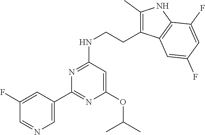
C1(C2=NC(OC(C)C)=CC(NCCC3=C(C)NC4=C3C=C(F)C=C4F)=N2)=CN=CC(F)=C1
